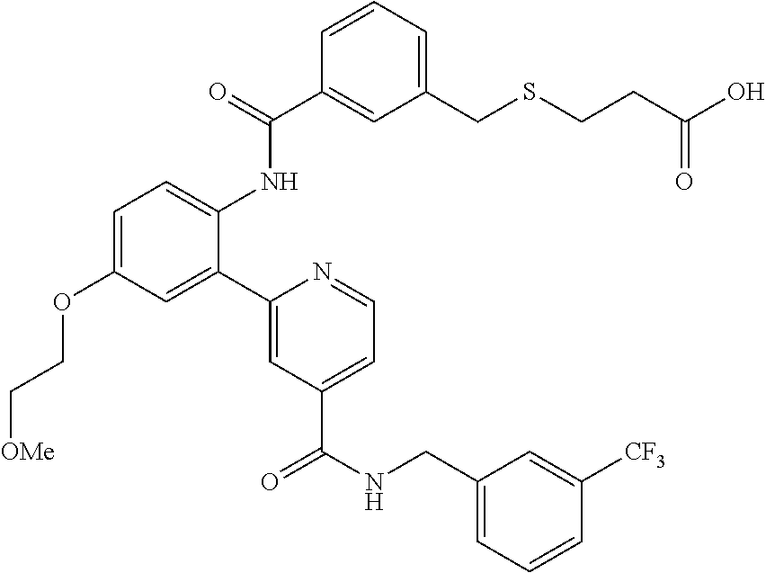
C1=C(OCC[OMe])C=C(C2=CC(C(NCC3=CC=CC([CF3])=C3)=O)=CC=N2)C(NC(C2=CC(CSCCC(O)=O)=CC=C2)=O)=C1
